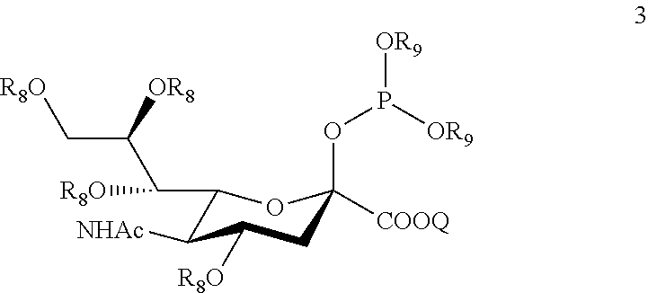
C1(C(C(C[R8O])[OR8])[R8O])C([NHAc])C([R8O])CC(OP([OR9])[OR9])([COOQ])O1
